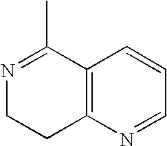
N1=C(C)C2=C(CC1)N=CC=C2
